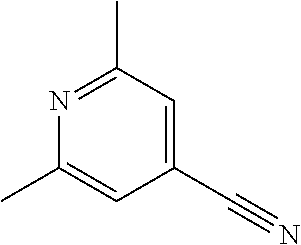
N1=C(C)C=C(C#N)C=C1C
